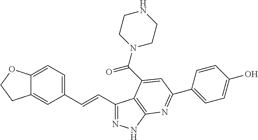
C1(C=CC2=CC=C3C(=C2)CCO3)=NNC2=C1C(C(N1CCNCC1)=O)=CC(C1=CC=C(O)C=C1)=N2
